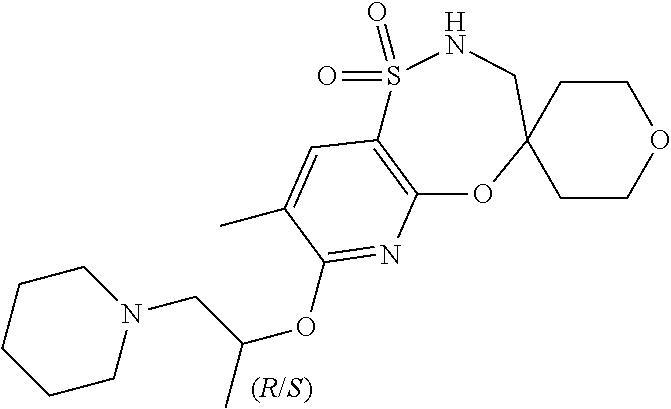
C12=C(OC3(CNS1(=O)=O)CCOCC3)N=C(OC(CN1CCCCC1)C)C(C)=C2
